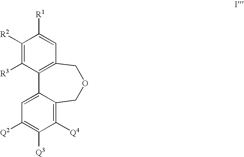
C1([R2])=C([R3])C2=C(C=C1[R1])COCC1=C([Q4])C([Q3])=C([Q2])C=C21
